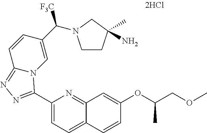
C1(C2=NN=C3C=CC(C([F3C])N4CCC(N)(C)C4)=CN32)=CC=C2C(=N1)C=C(OC(C)COC)C=C2
